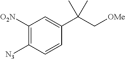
C1([O2N])=C([N3])C=CC(C(C[OMe])(C)C)=C1
